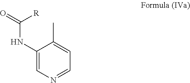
C1(NC(=O)[R])=CN=CC=C1C
